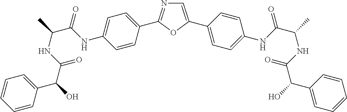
C1=C(C2=CC=C(NC(C(C)NC(C(O)C3=CC=CC=C3)=O)=O)C=C2)OC(C2=CC=C(NC(C(C)NC(C(O)C3=CC=CC=C3)=O)=O)C=C2)=N1
